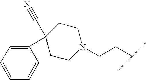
N1(CCC(C)C)CCC(C#N)(C2=CC=CC=C2)CC1
